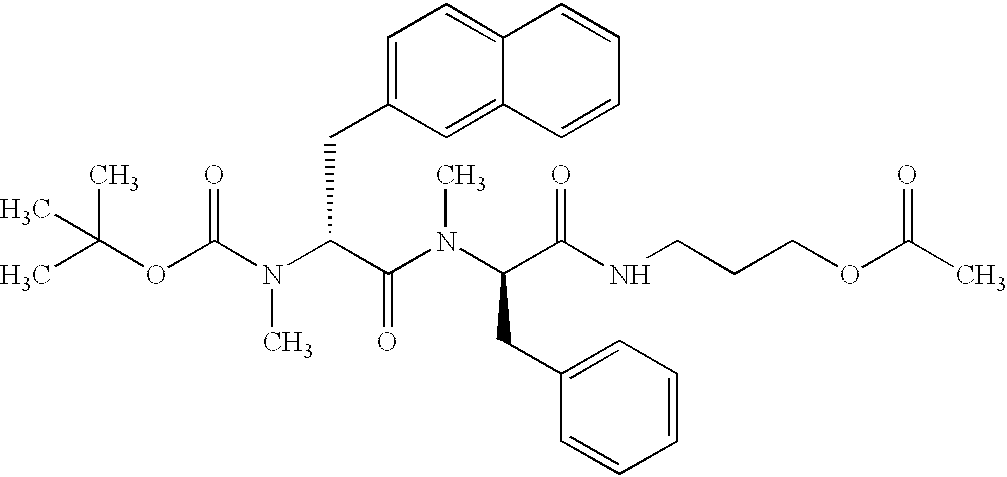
C(OC(N(C(C(N(C(C(NCCCOC(C)=O)=O)CC1=CC=CC=C1)C)=O)CC1=CC=C2C(=C1)C=CC=C2)C)=O)(C)(C)C
